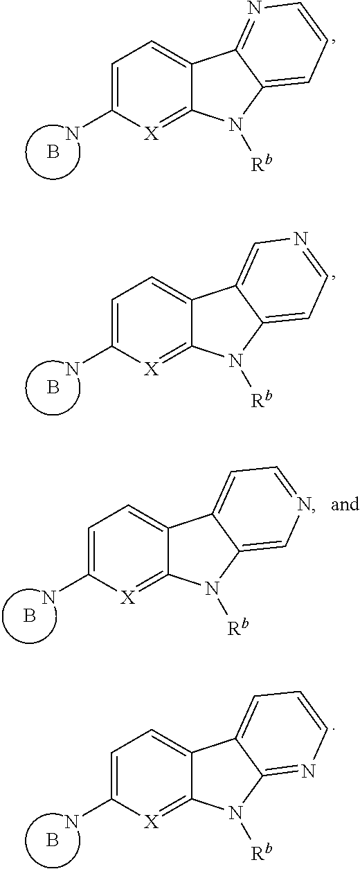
C1=C(N)[X]=C2C(=C1)C1=NC=CC=C1N2[Rb].B.C1=C(N)[X]=C2C(=C1)C1=CN=CC=C1N2[Rb].B.C1=C(N)[X]=C2C(=C1)C1=CC=NC=C1N2[Rb].B.C1=C(N)[X]=C2C(=C1)C1=CC=CN=C1N2[Rb].B
